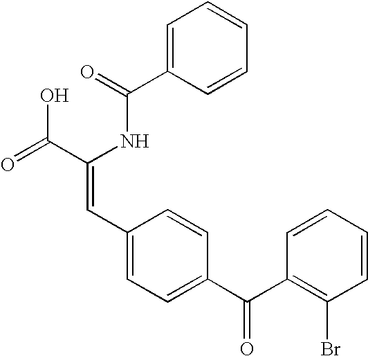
C1=C(C(=O)NC(C(=O)O)=CC2=CC=C(C(C3=C(Br)C=CC=C3)=O)C=C2)C=CC=C1
